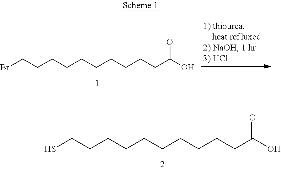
SCCCCCCCCCCC(O)=O.BrCCCCCCCCCCC(O)=O
